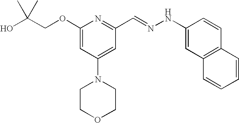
C(COC1=CC(N2CCOCC2)=CC(C=NNC2=CC3=C(C=C2)C=CC=C3)=N1)(O)(C)C
